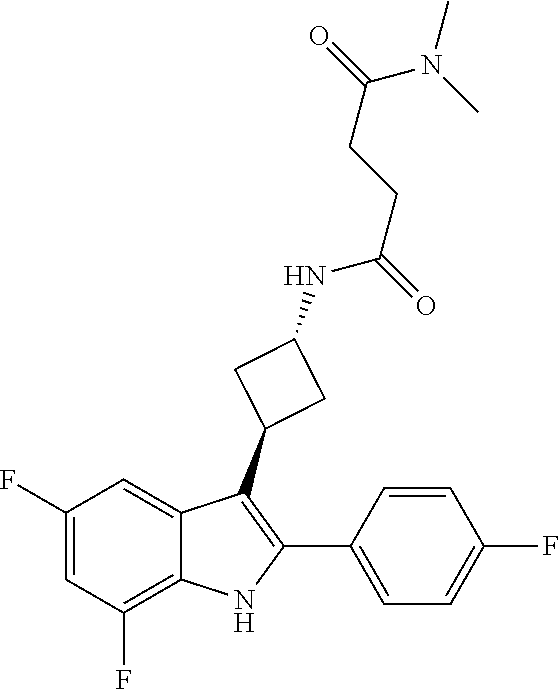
C1(F)=CC(F)=C2C(=C1)C(C1CC(NC(CCC(=O)N(C)C)=O)C1)=C(C1=CC=C(F)C=C1)N2
